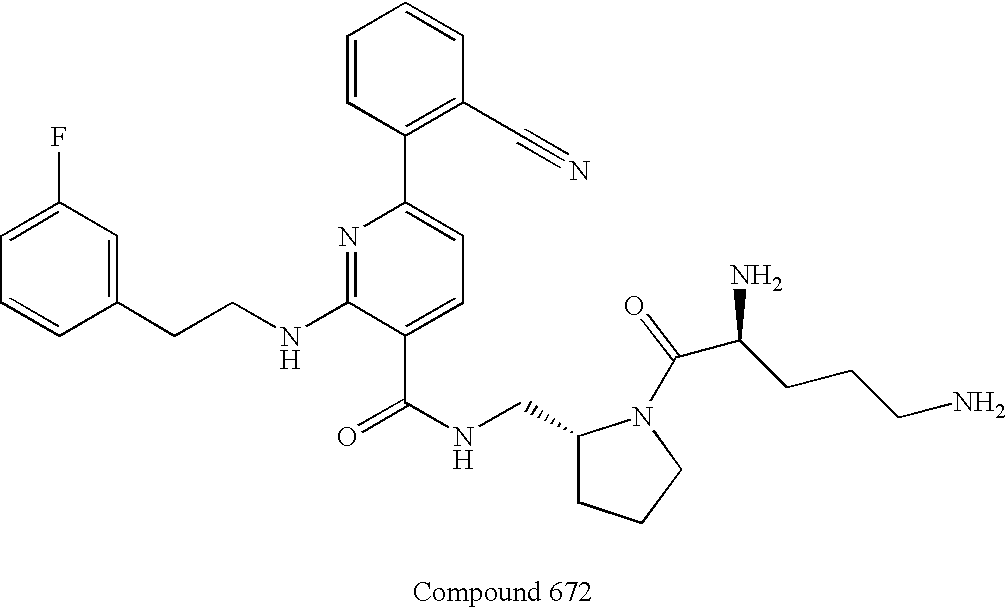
C1=CC(CCNC2=NC(C3=C(C#N)C=CC=C3)=CC=C2C(NCC2CCCN2C(C(CCCN)N)=O)=O)=CC(F)=C1
